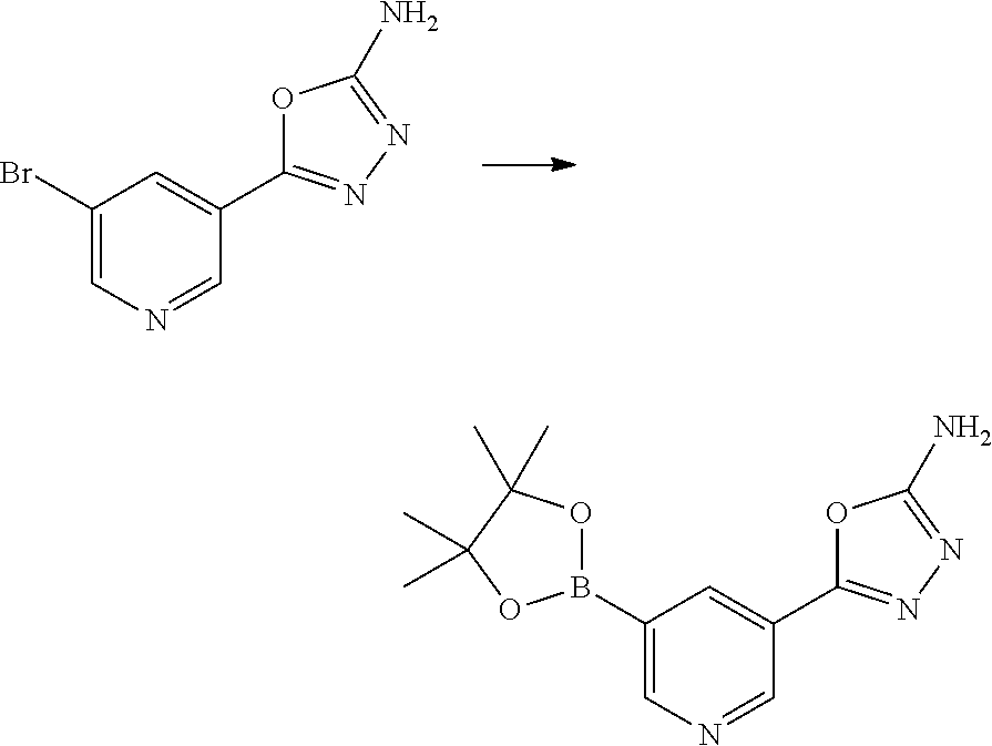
C1(B2OC(C)(C)C(C)(C)O2)=CN=CC(C2=NN=C(N)O2)=C1.C1(Br)=CN=CC(C2=NN=C(N)O2)=C1
